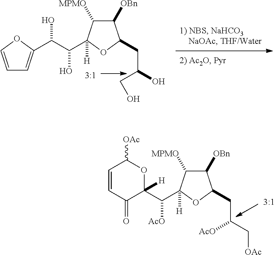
C1([OBn])C([MPMO])C(C(C2([H])OC([OAc])C=CC2=O)[AcO])([H])OC1CC([AcO])C[OAc].C1([OBn])C([MPMO])C(C(C(C2=CC=CO2)O)O)([H])OC1CC(CO)O
